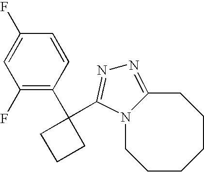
C1(F)=CC(F)=C(C2(C3=NN=C4N3CCCCCC4)CCC2)C=C1
